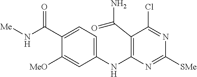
C1(NC2=C(C(N)=O)C(Cl)=NC([SMe])=N2)=CC=C(C(N[Me])=O)C([MeO])=C1
